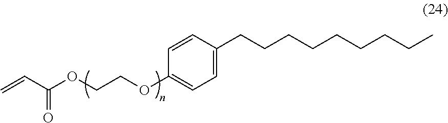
C1=CC(CCCCCCCCC)=CC=C1OCCOC(C=C)=O
